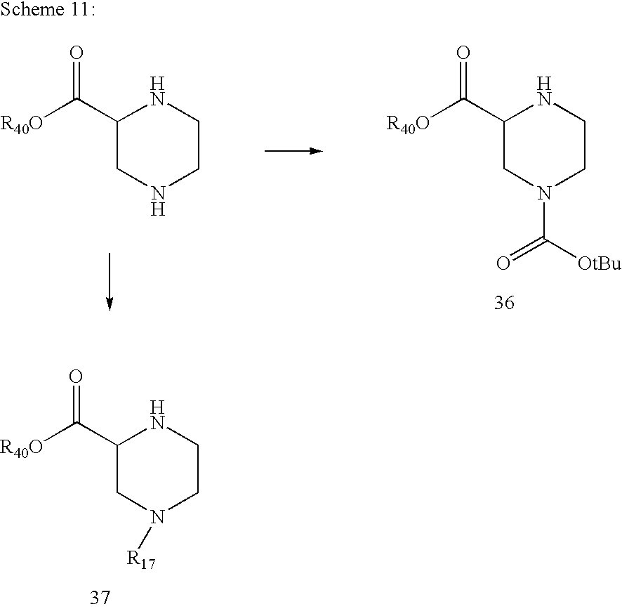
C([R40O])(=O)C1CNCCN1.C([R40O])(=O)C1CN(C([OtBu])=O)CCN1.C([R40O])(=O)C1CN([R17])CCN1
